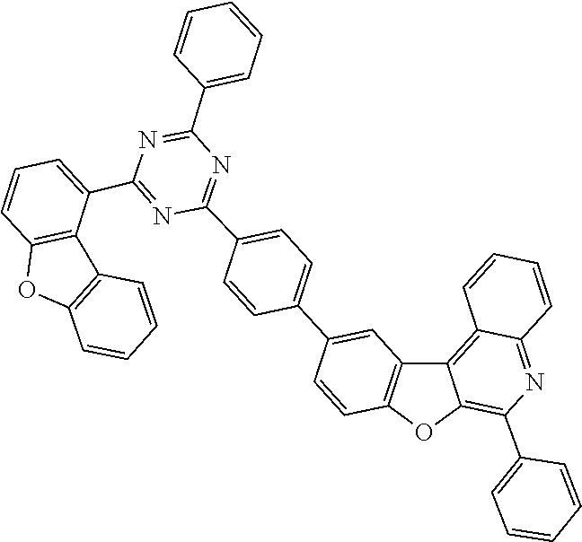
C1=CC(C2=NC(C3=CC=CC4=C3C3=C(O4)C=CC=C3)=NC(C3=CC=C(C4=CC5=C(C=C4)OC4=C(C6=CC=CC=C6)N=C6C=CC=CC6=C54)C=C3)=N2)=CC=C1
